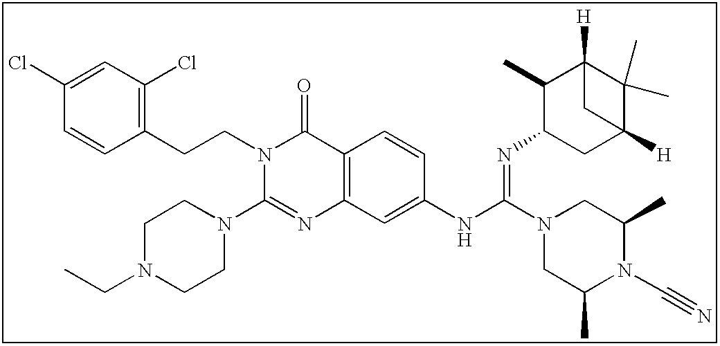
C1(Cl)=CC(Cl)=C(CCN2C(N3CCN(CC)CC3)=NC3=C(C2=O)C=CC(NC(=NC2CC4([H])C(C)(C)C([H])(C2C)C4)N2CC(C)N(C#N)C(C)C2)=C3)C=C1
